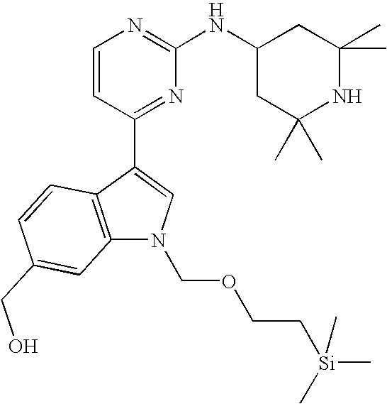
C1=CC(C2=CN(COCC[Si](C)(C)C)C3=C2C=CC(CO)=C3)=NC(NC2CC(C)(C)NC(C)(C)C2)=N1
